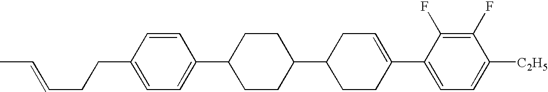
C1(F)=C(F)C(C2=CCC(C3CCC(C4=CC=C(CCC=CC)C=C4)CC3)CC2)=CC=C1[C2H5]
